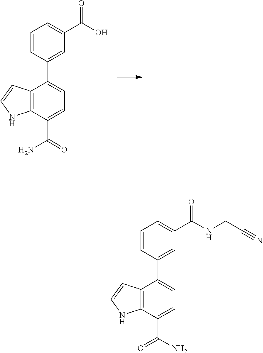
C12=C(C(C(N)=O)=CC=C1C1=CC(C(=O)NCC#N)=CC=C1)NC=C2.C12=C(C(C(=O)N)=CC=C1C1=CC(C(=O)O)=CC=C1)NC=C2
